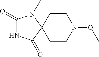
C1CC2(CCN1OC)C(=O)NC(=O)N2C
